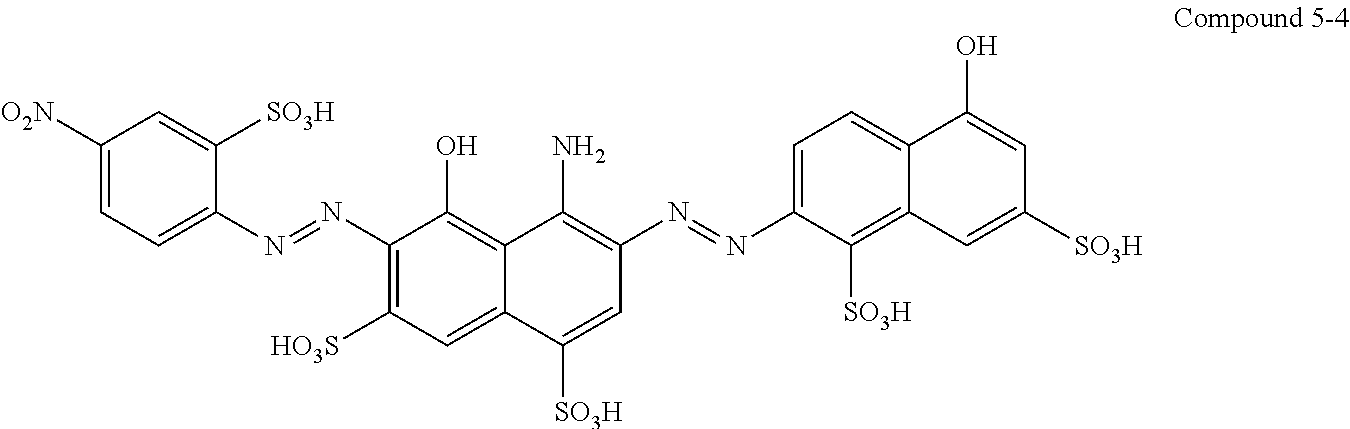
C1([O2N])=CC=C(N=NC2=C([HO3S])C=C3C(=C2O)C(N)=C(N=NC2=CC=C4C(=C2[SO3H])C=C([SO3H])C=C4O)C=C3[SO3H])C([SO3H])=C1
